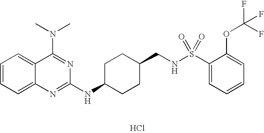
C1(NC2CCC(CNS(C3=CC=CC=C3OC(F)(F)F)(=O)=O)CC2)=NC2=CC=CC=C2C(N(C)C)=N1.Cl
